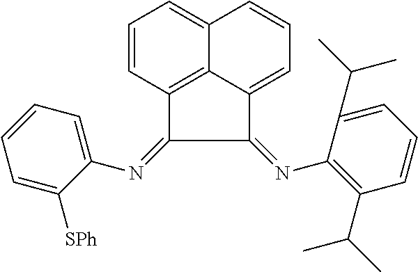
C1=CC2=C3C(=C1)C=CC=C3C(=NC1=C(C(C)C)C=CC=C1C(C)C)C2=NC1=CC=CC=C1[SPh]
